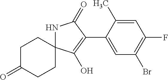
C1CC2(CCC1=O)NC(=O)C(C1=CC(Br)=C(F)C=C1C)=C2O
